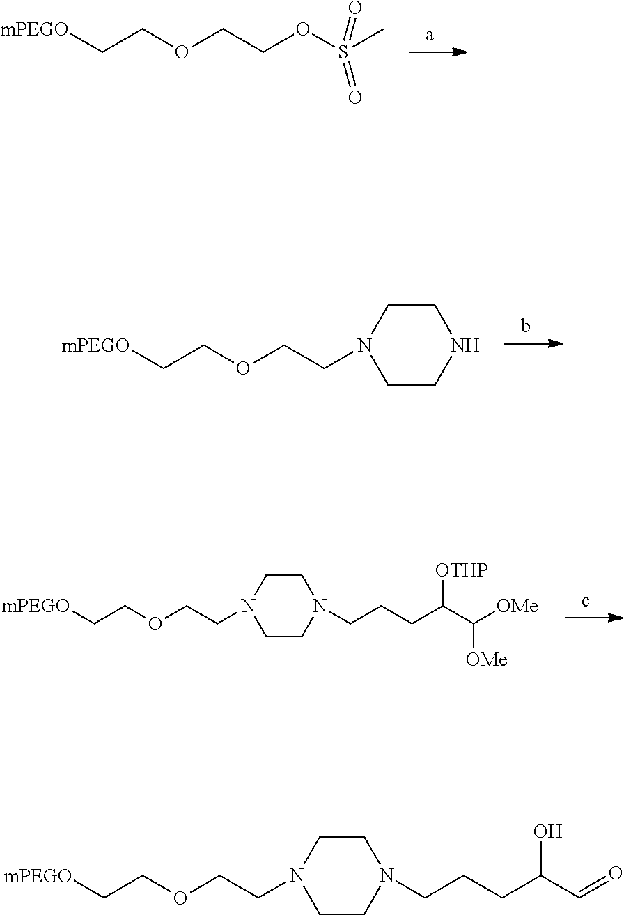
C(COS(=O)(C)=O)OCC[mPEGO].N1(CCOCC[mPEGO])CCNCC1.N1(CCOCC[mPEGO])CCN(CCCC(C([OMe])[OMe])[OTHP])CC1.N1(CCOCC[mPEGO])CCN(CCCC(C=O)O)CC1
